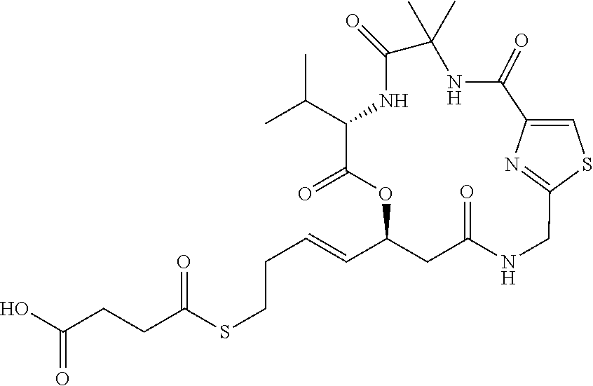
C(C(SCCC=CC1CC(=O)NCC2=NC(=CS2)C(=O)NC(C)(C)C(=O)NC(C(C)C)C(=O)O1)=O)CC(O)=O
